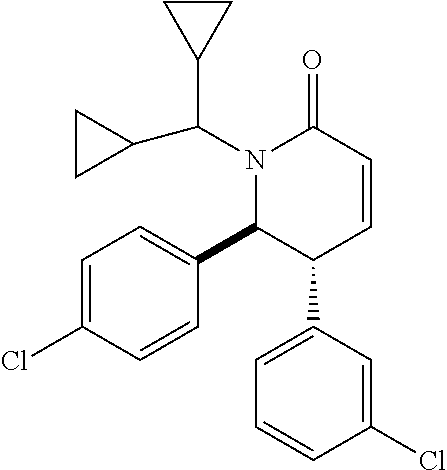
C(N1C(C2=CC=C(Cl)C=C2)C(C2=CC=CC(Cl)=C2)C=CC1=O)(C1CC1)C1CC1
